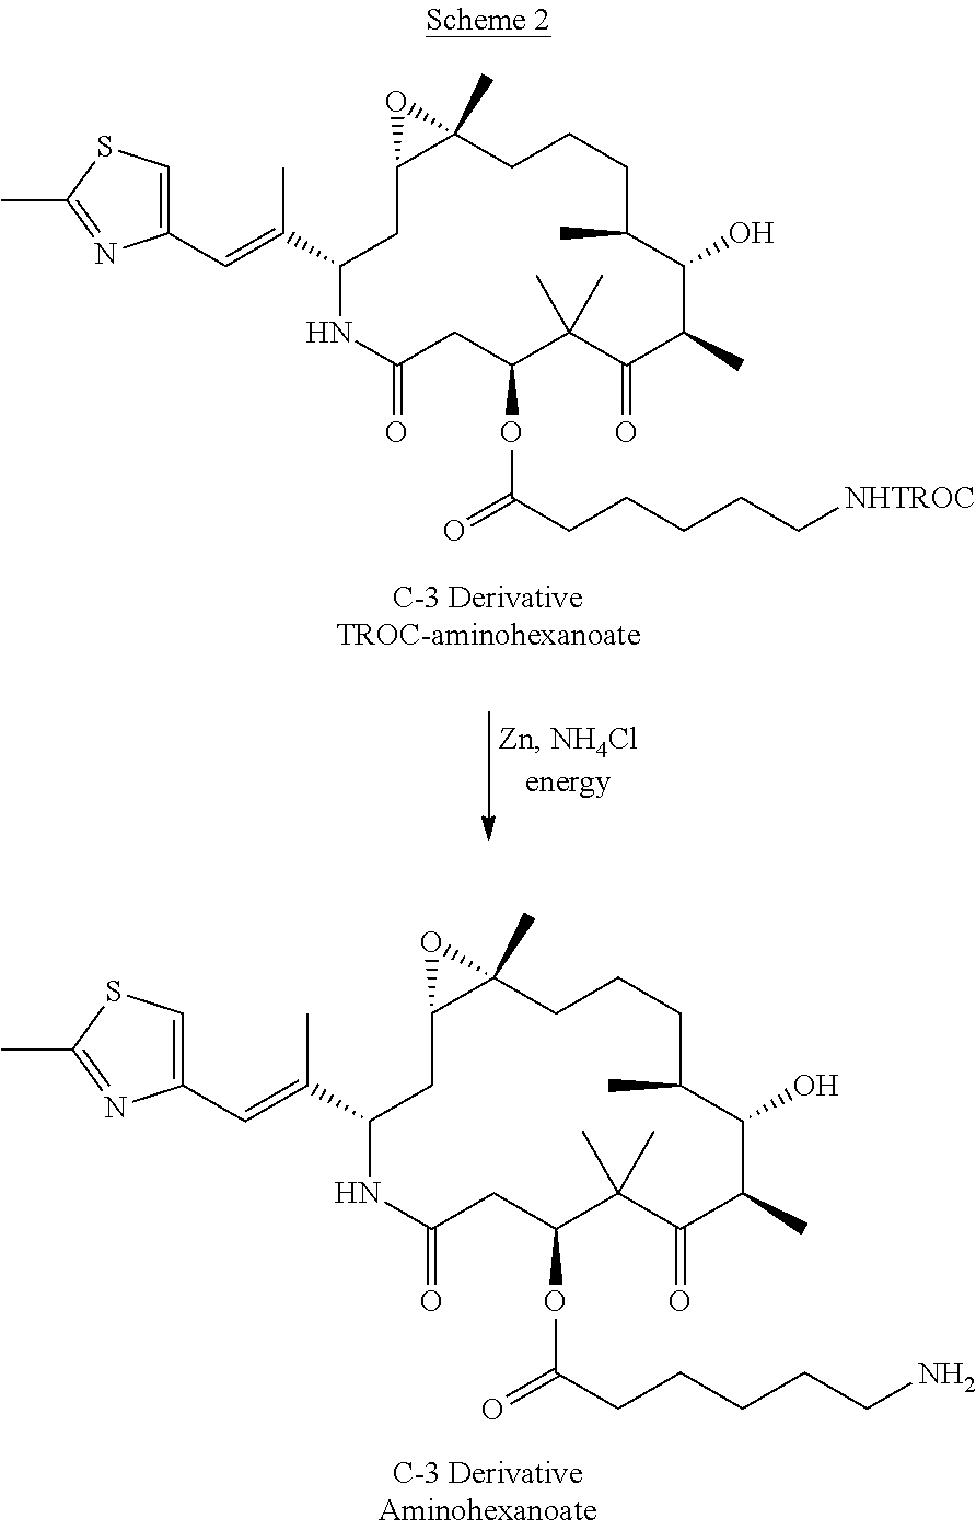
C1(C=C(C2NC(=O)CC(OC(=O)CCCCCN)C(C)(C)C(=O)C(C)C(O)C(C)CCCC3(C)C(C2)O3)C)=CSC(C)=N1.C1(C=C(C2NC(=O)CC(OC(=O)CCCCC[NHTROC])C(C)(C)C(=O)C(C)C(O)C(C)CCCC3(C)C(C2)O3)C)=CSC(C)=N1
